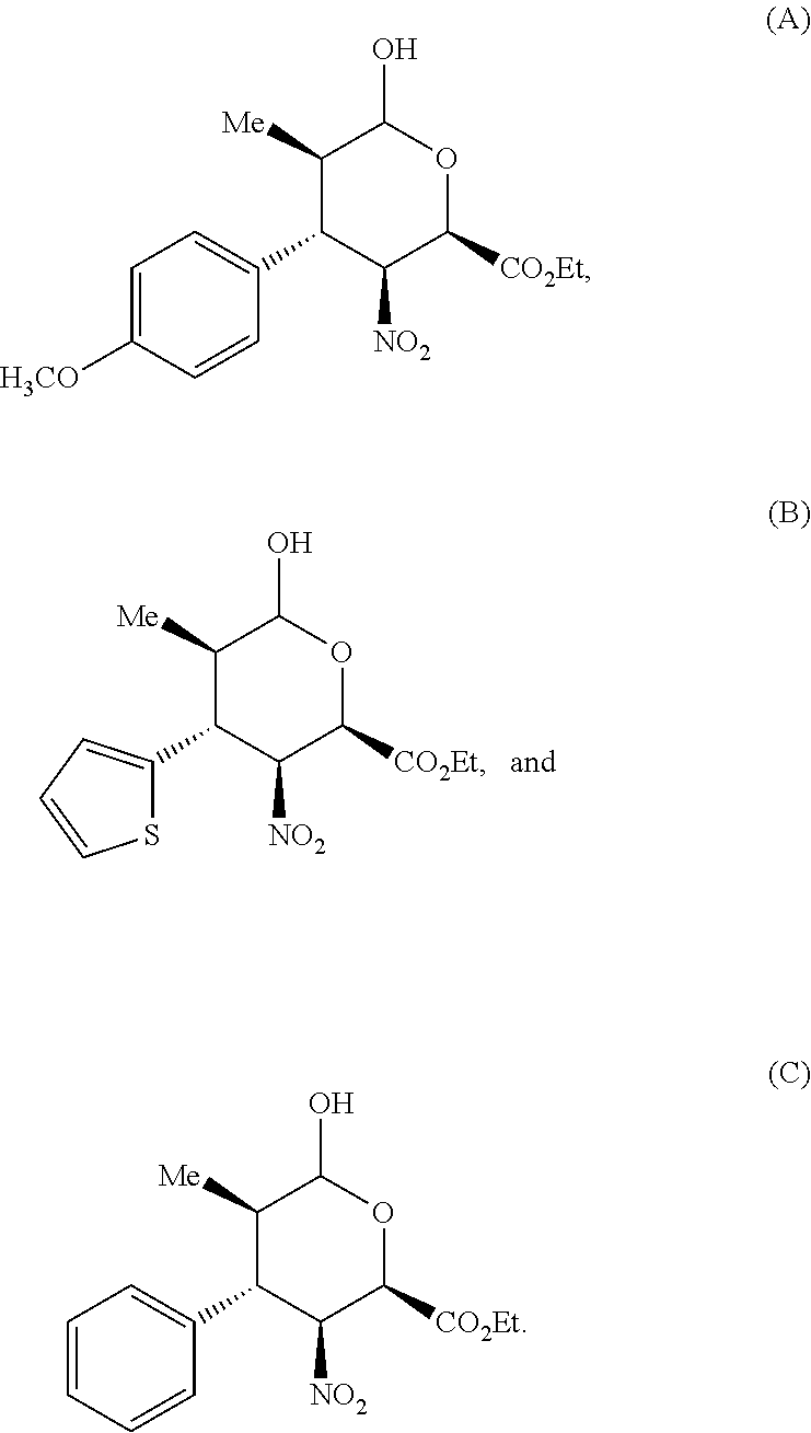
S1C(C2C([Me])C(O)OC([CO2Et])C2[NO2])=CC=C1.[H3CO]C1=CC=C(C2C([Me])C(O)OC([CO2Et])C2[NO2])C=C1.C1=CC=C(C2C([Me])C(O)OC([CO2Et])C2[NO2])C=C1
